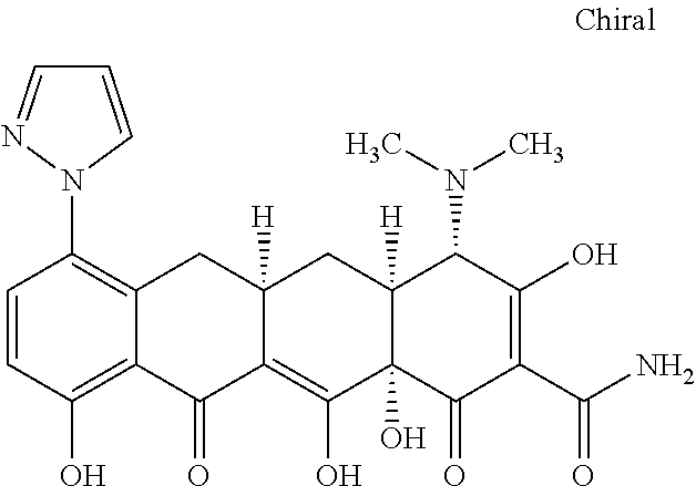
C1=CC(O)=C2C(=C1N1C=CC=N1)CC1([H])C(=C(O)C3(O)C([H])(C1)C(N(C)C)C(O)=C(C(N)=O)C3=O)C2=O
